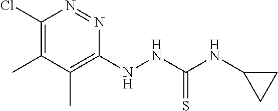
C1(Cl)=C(C)C(C)=C(NNC(NC2CC2)=S)N=N1
